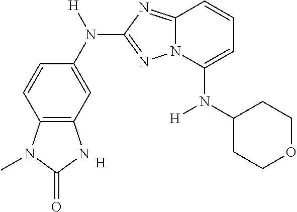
C12=C(C=C(N([H])C3=NN4C(=N3)C=CC=C4N(C3CCOCC3)[H])C=C1)NC(=O)N2C.[H]
